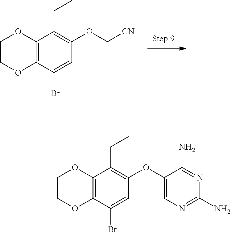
C12=C(C(Br)=CC(OC[CN])=C1CC)OCCO2.O(C1=CN=C(N)N=C1N)C1=C(CC)C2=C(C(Br)=C1)OCCO2
